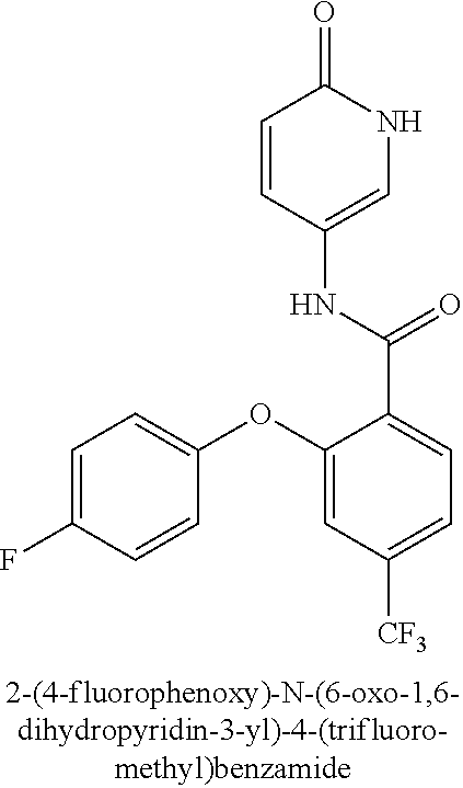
C1=CC(NC(C2=CC=C([CF3])C=C2OC2=CC=C(F)C=C2)=O)=CNC1=O
